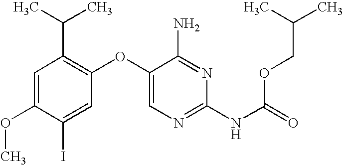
C1=C(OC)C(I)=CC(OC2=CN=C(NC(=O)OCC(C)C)N=C2N)=C1C(C)C
